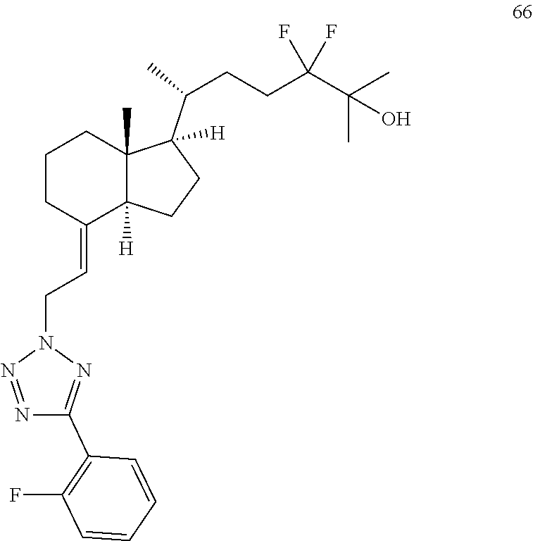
C1CC(=CCN2N=NC(C3=C(F)C=CC=C3)=N2)C2([H])C(C)(C1)C(C(CCC(C(C)(C)O)(F)F)C)([H])CC2
